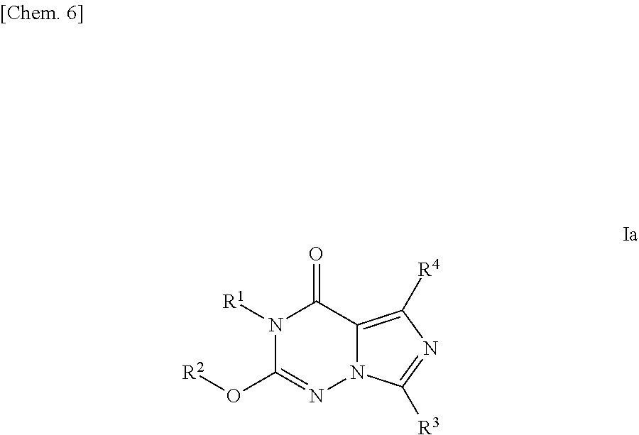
N1([R1])C(O[R2])=NN2C(=C([R4])N=C2[R3])C1=O
